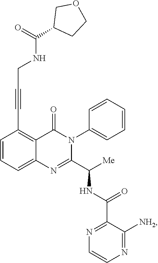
C1=CC=C2C(=C1C#CCNC(C1COCC1)=O)C(=O)N(C1=CC=CC=C1)C(C([Me])NC(=O)C1=NC=CN=C1[NH2])=N2
